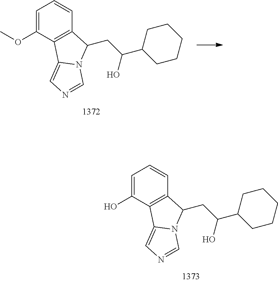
C1=C(O)C2=C(C=C1)C(CC(O)C1CCCCC1)N1C2=CN=C1.C1=C(OC)C2=C(C=C1)C(CC(O)C1CCCCC1)N1C2=CN=C1
